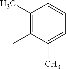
C1(C)=C(C)C(C)=CC=C1
